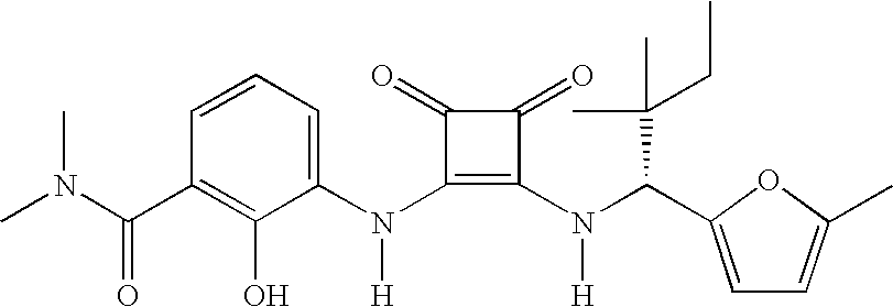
CN(C(C1=C(O)C(N(C2=C(N(C(C3=CC=C(C)O3)C(C)(C)CC)[H])C(=O)C2=O)[H])=CC=C1)=O)C
